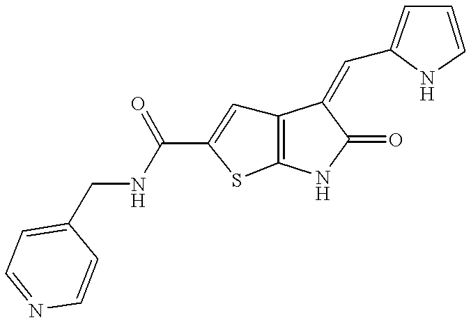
C12=C(NC(=O)C1=CC1=CC=CN1)SC(C(NCC1=CC=NC=C1)=O)=C2
